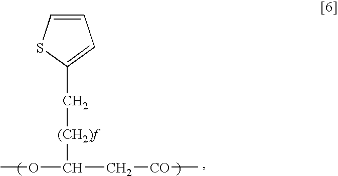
[(CH2)f](C(OC)C[CO]C)CC1=CC=CS1
